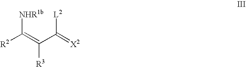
[NHR1b]C([R2])=C([R3])C([L2])=[X2]
